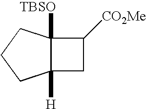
C12([TBSO])C([H])(CC1[CO2Me])CCC2
